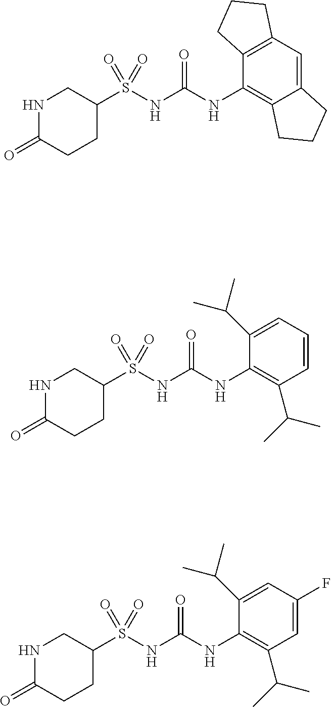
C1(S(NC(NC2=C(C(C)C)C=CC=C2C(C)C)=O)(=O)=O)CNC(=O)CC1.S(NC(NC1=C2C(=CC3=C1CCC3)CCC2)=O)(=O)(=O)C1CNC(=O)CC1.C1(S(NC(NC2=C(C(C)C)C=C(F)C=C2C(C)C)=O)(=O)=O)CNC(=O)CC1
